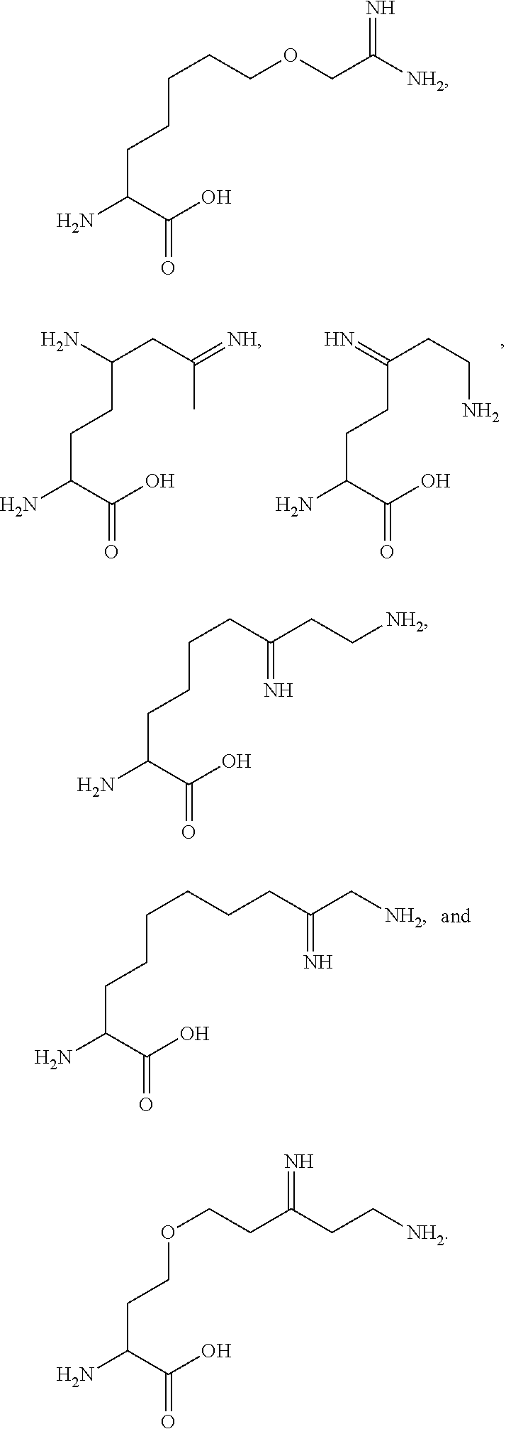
O=C(C(N)CCC(CC(=[NH])C)N)O.O=C(C(N)CCC(CCN)=N)O.O=C(C(N)CCCCCCC(C[NH2])=N)O.O=C(C(N)CCCCCOCC([NH2])=N)O.O=C(C(N)CCCCC(CC[NH2])=N)O.O=C(C(N)CCOCCC(CC[NH2])=N)O
